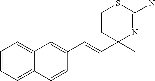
C(C1(C)N=C(N)SCC1)=CC1=CC2=CC=CC=C2C=C1
